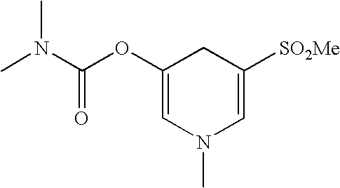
C1(OC(N(C)C)=O)=CN(C)C=C([SO2Me])C1
